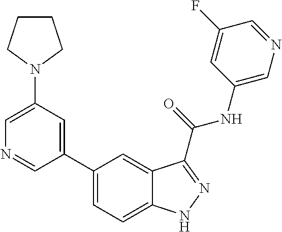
C1(N2CCCC2)=CN=CC(C2=CC=C3C(=C2)C(C(NC2=CN=CC(F)=C2)=O)=NN3)=C1
